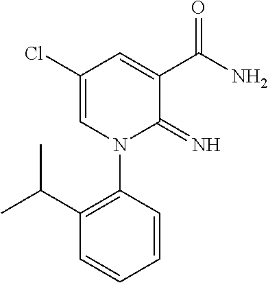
C1(Cl)=CN(C2=C(C(C)C)C=CC=C2)C(=N)C(C(N)=O)=C1
